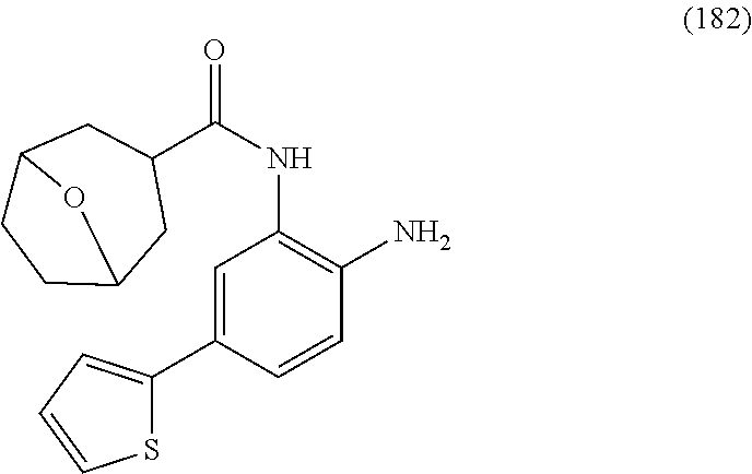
N(C1=C(N)C=CC(C2=CC=CS2)=C1)C(=O)C1CC2OC(CC2)C1
